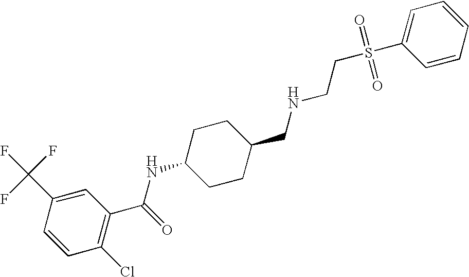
C1(C(F)(F)F)=CC(C(=O)NC2CCC(CNCCS(=O)(=O)C3=CC=CC=C3)CC2)=C(Cl)C=C1
